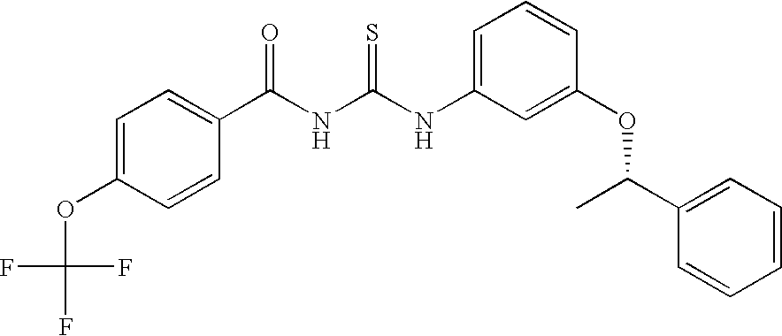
C(NC(NC1=CC=CC(OC(C2=CC=CC=C2)C)=C1)=S)(=O)C1=CC=C(OC(F)(F)F)C=C1
